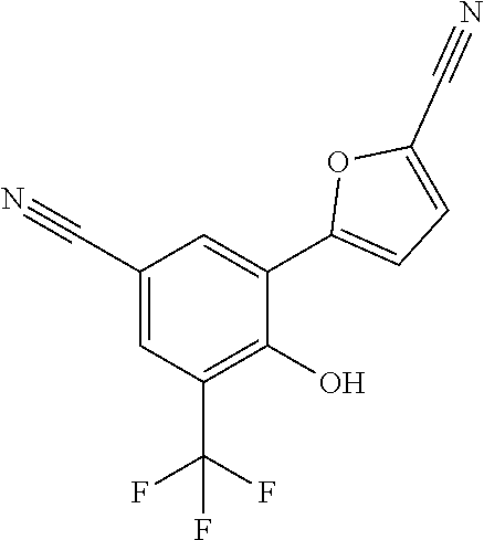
C1=C(C#N)C=C(C2=CC=C(C#N)O2)C(O)=C1C(F)(F)F
